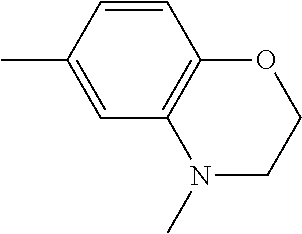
CC1=CC2=C(C=C1)OCCN2C
